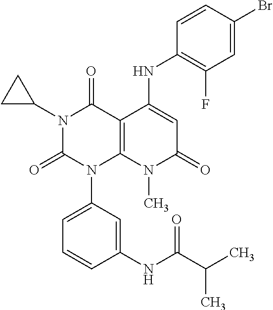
N1(C2CC2)C(=O)N(C2=CC=CC(NC(=O)C(C)C)=C2)C2=C(C1=O)C(NC1=C(F)C=C(Br)C=C1)=CC(=O)N2C
